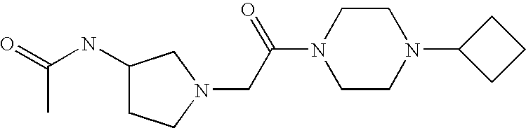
C(C(N1CCN(C2CCC2)CC1)=O)N1CCC(NC(=O)C)C1
